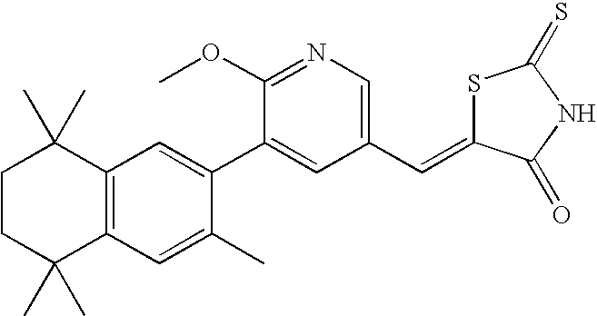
C1CC(C)(C)C2=C(C1(C)C)C=C(C1=CC(C=C3SC(=S)NC3=O)=CN=C1OC)C(C)=C2
